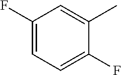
C1=C(F)C=C(C)C(F)=C1
